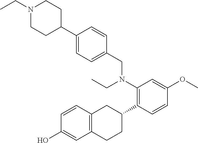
C12=C(C=CC(O)=C1)CC(C1=C(N(CC)CC3=CC=C(C4CCN(CC)CC4)C=C3)C=C(OC)C=C1)CC2
